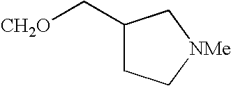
C1(C[CH2O])CC[NMe]C1
